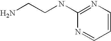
NCCNC1=NC=CC=N1
